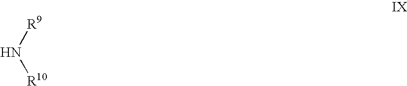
[R9]N[R10]
